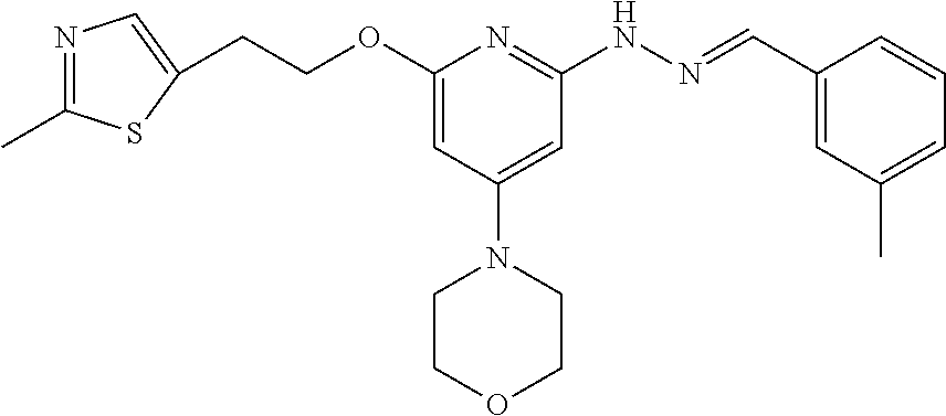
C(COC1=CC(N2CCOCC2)=CC(NN=CC2=CC(C)=CC=C2)=N1)C1=CN=C(C)S1
